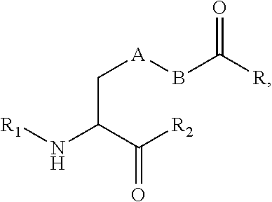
O=C([R])B[A]CC(N[R1])C([R2])=O
